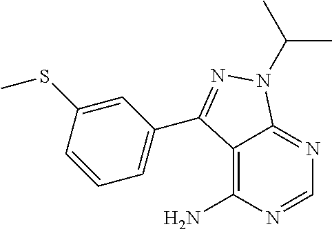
C12=C(N)N=CN=C1N(C(C)C)N=C2C1=CC=CC(SC)=C1
